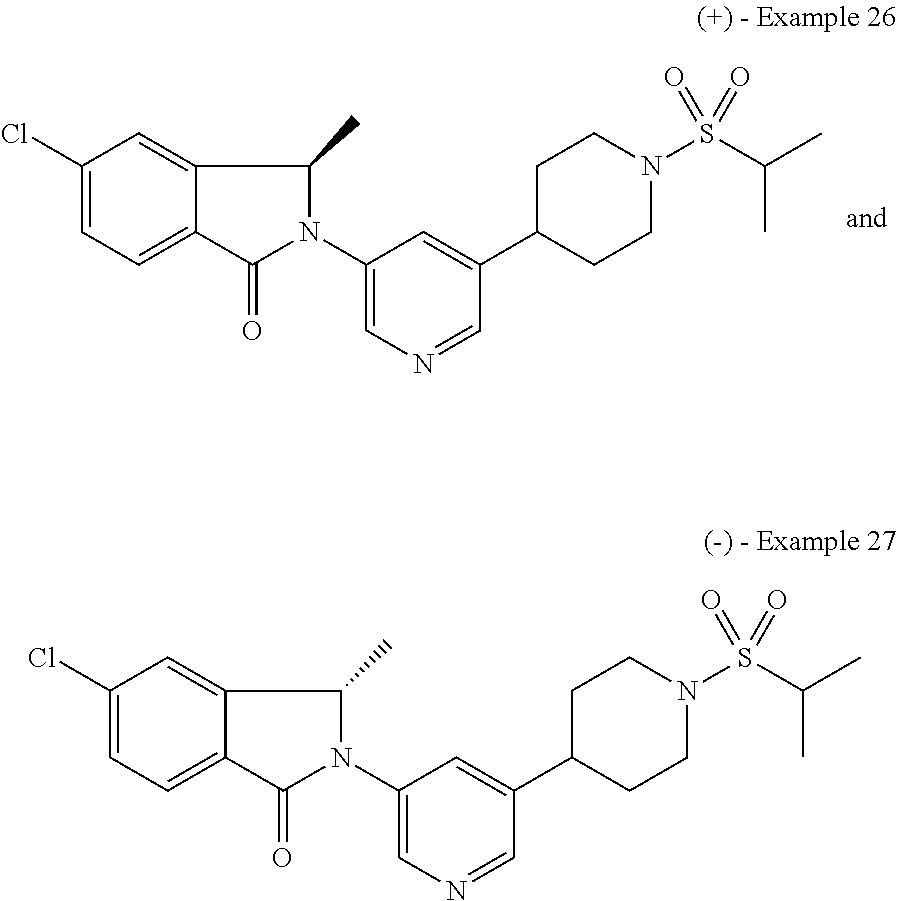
C1(Cl)=CC=C2C(=C1)C(C)N(C1=CN=CC(C3CCN(S(=O)(C(C)C)=O)CC3)=C1)C2=O.C1(Cl)=CC=C2C(=C1)C(C)N(C1=CN=CC(C3CCN(S(=O)(C(C)C)=O)CC3)=C1)C2=O
